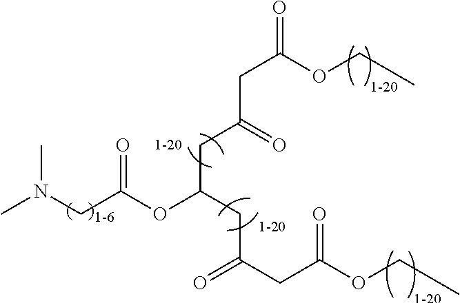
CN(CC(OC(CC(CC(OCC)=O)=O)CC(CC(=O)OCC)=O)=O)C
